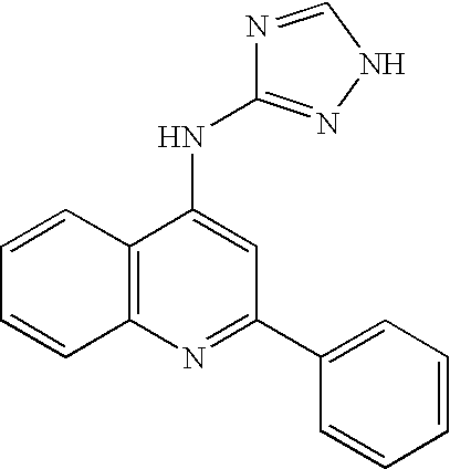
C12=C(N=C(C3=CC=CC=C3)C=C1NC1=NNC=N1)C=CC=C2
